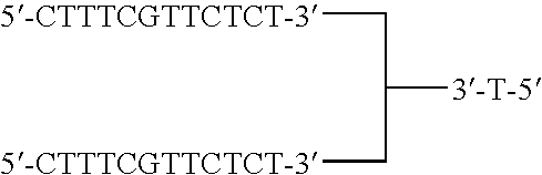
C([5-CTTTCGTTCTCT-3])C(C[5-CTTTCGTTCTCT-3])[3-T-5]
